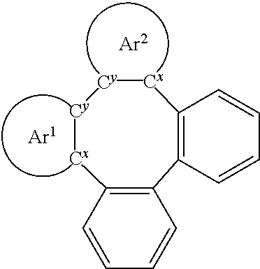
[Cy].[Cx].[Cy].[Cx].C1=CC=CC=C1.C1=CC=CC=C1
